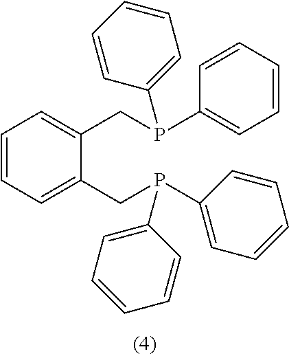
C1=CC=C(CP(C2=CC=CC=C2)C2=CC=CC=C2)C(CP(C2=CC=CC=C2)C2=CC=CC=C2)=C1
